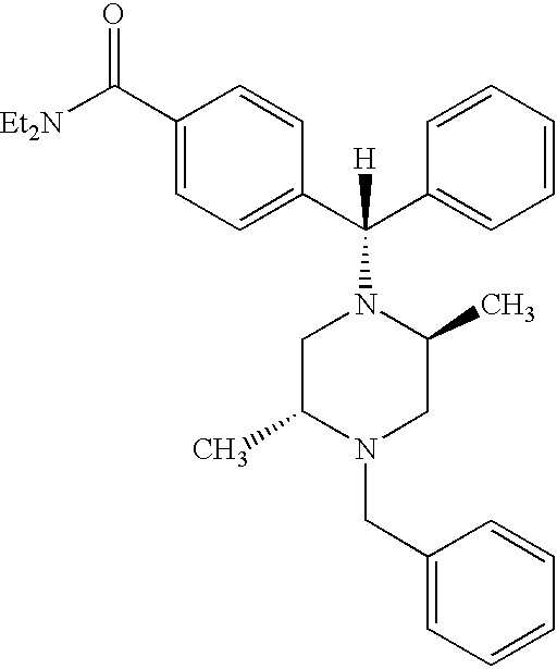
[Et2N]C(C1=CC=C(C(C2=CC=CC=C2)(N2CC(C)N(CC3=CC=CC=C3)CC2C)[H])C=C1)=O
